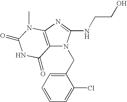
C12=C(N=C(NCCO)N1CC1=CC=CC=C1Cl)N(C)C(=O)NC2=O
